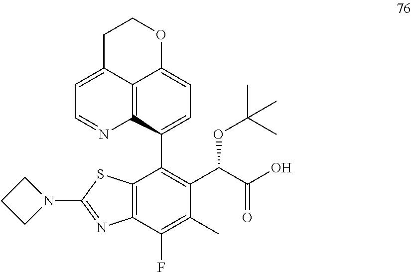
C12=C(C(F)=C(C)C(C(C(O)=O)OC(C)(C)C)=C1C1=CC=C3C4=C1N=CC=C4CCO3)N=C(N1CCC1)S2
